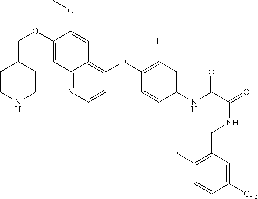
C1(COC2=CC3=NC=CC(OC4=C(F)C=C(NC(=O)C(NCC5=C(F)C=CC([CF3])=C5)=O)C=C4)=C3C=C2OC)CCNCC1
